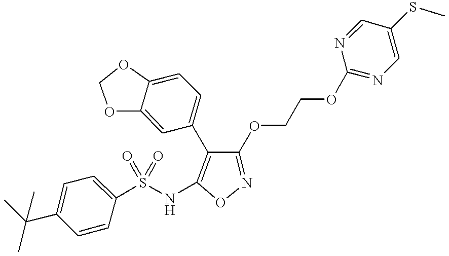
C1=CC(S(NC2=C(C3=CC=C4C(=C3)OCO4)C(OCCOC3=NC=C(SC)C=N3)=NO2)(=O)=O)=CC=C1C(C)(C)C
